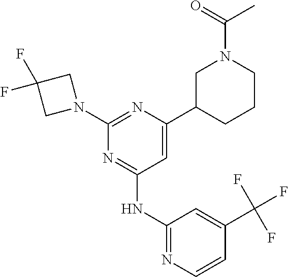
N1=C(NC2=NC=CC(C(F)(F)F)=C2)C=C(C2CN(C(=O)C)CCC2)N=C1N1CC(F)(F)C1
